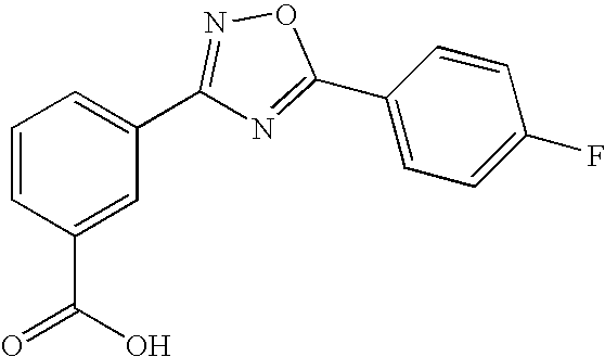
C1=CC(C(O)=O)=CC(C2=NOC(C3=CC=C(F)C=C3)=N2)=C1
